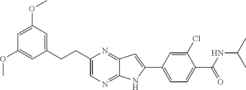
C1=C(OC)C=C(CCC2=CN=C3C(=N2)C=C(C2=CC=C(C(=O)NC(C)C)C(Cl)=C2)N3)C=C1OC
